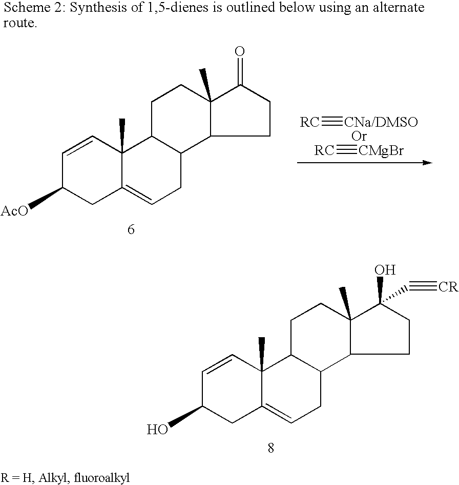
C12(C)C(=CCC3C1CCC1(C)C3CCC1(O)C#[CR])CC(O)C=C2.C12(C)C(=CCC3C1CCC1(C)C3CCC1=O)CC([AcO])C=C2.[RC]#[CNa/DMSO].[RC]#[CMgBr]
